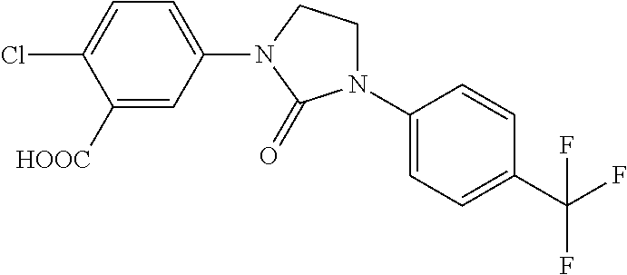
C1([HOOC])=CC(N2CCN(C3=CC=C(C(F)(F)F)C=C3)C2=O)=CC=C1Cl
